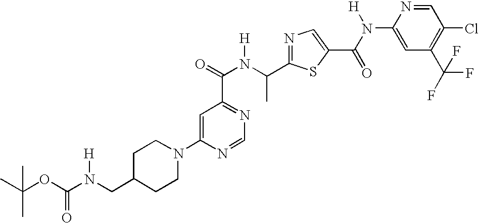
N1=C(C(N(C(=O)C2=NC=NC(N3CCC(CN(C(OC(C)(C)C)=O)[H])CC3)=C2)[H])C)SC(C(N([H])C2=CC(C(F)(F)F)=C(Cl)C=N2)=O)=C1
